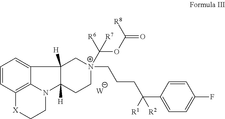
C1=CC2=C3C(=C1)C1([H])C([H])(N3CC[X]2)CC[N+](CCCC(C2=CC=C(F)C=C2)([R1])[R2])(C(OC(=O)[R8])([R6])[R7])C1.[W]
